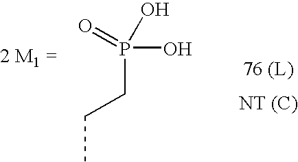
P(CCC)(=O)(O)O
